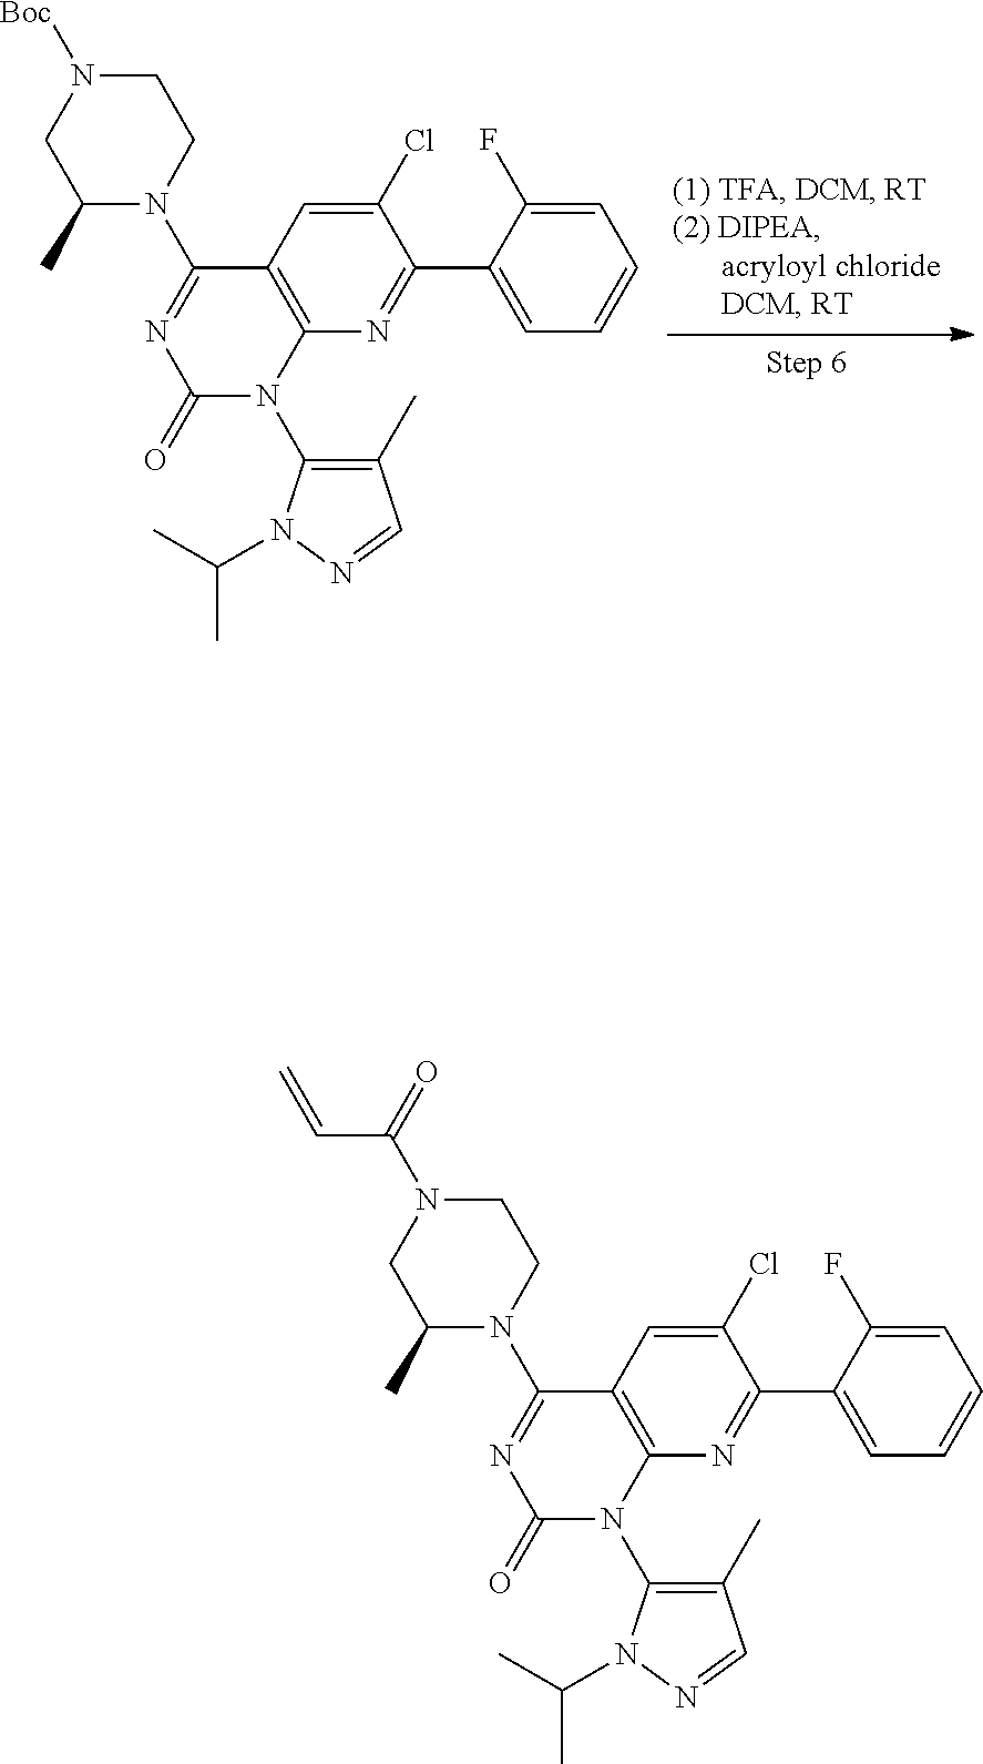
C1(Cl)=CC2=C(N=C1C1=CC=CC=C1F)N(C1=C(C)C=NN1C(C)C)C(=O)N=C2N1CCN([Boc])CC1C.C1(Cl)=CC2=C(N=C1C1=CC=CC=C1F)N(C1=C(C)C=NN1C(C)C)C(=O)N=C2N1CCN(C(=O)C=C)CC1C
